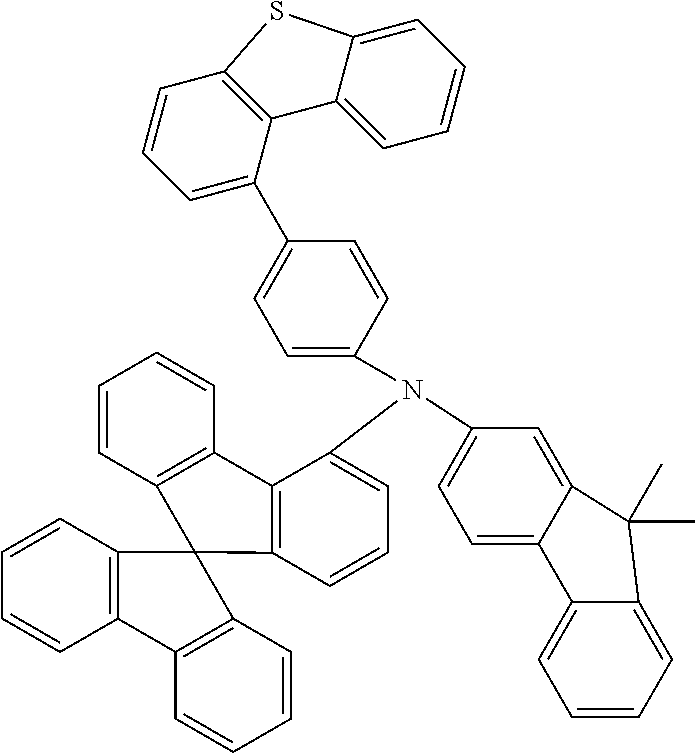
C12=CC=C(N(C3=CC=CC4=C3C3=C(C=CC=C3)C43C4=C(C=CC=C4)C4=C3C=CC=C4)C3=CC=C(C4=CC=CC5=C4C4=CC=CC=C4S5)C=C3)C=C1C(C)(C)C1=CC=CC=C21
